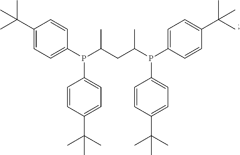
C1(C(C)(C)C)=CC=C(P(C(CC(P(C2=CC=C(C(C)(C)C)C=C2)C2=CC=C(C(C)(C)C)C=C2)C)C)C2=CC=C(C(C)(C)C)C=C2)C=C1
